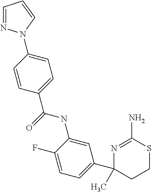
C1(C(=O)NC2=CC(C3(C)CCSC(N)=N3)=CC=C2F)=CC=C(N2N=CC=C2)C=C1
